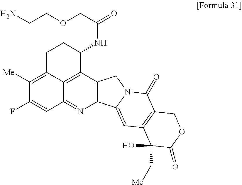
C12=C(C3=C4C(=N1)C=C(F)C([Me])=C4CCC3NC(COCCN)=O)CN1C2=CC2=C(C1=O)COC(=O)C2(C[Me])O
